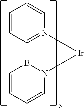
C1=CB2N(C=C1)[Ir]N1=C2C=CC=C1
